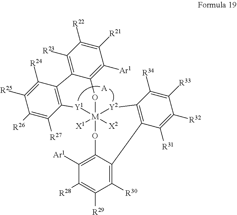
C1([Ar1])=C2C(=C([R30])C([R29])=C1[R28])C1=C(C([R34])=C([R33])C([R32])=C1[R31])[Y2][M]1([X1])([X2])(O2)[Y1]C2=C(C3=C([R23])C([R22])=C([R21])C([Ar1])=C3O1)C([R24])=C([R25])C([R26])=C2[R27].[A]
